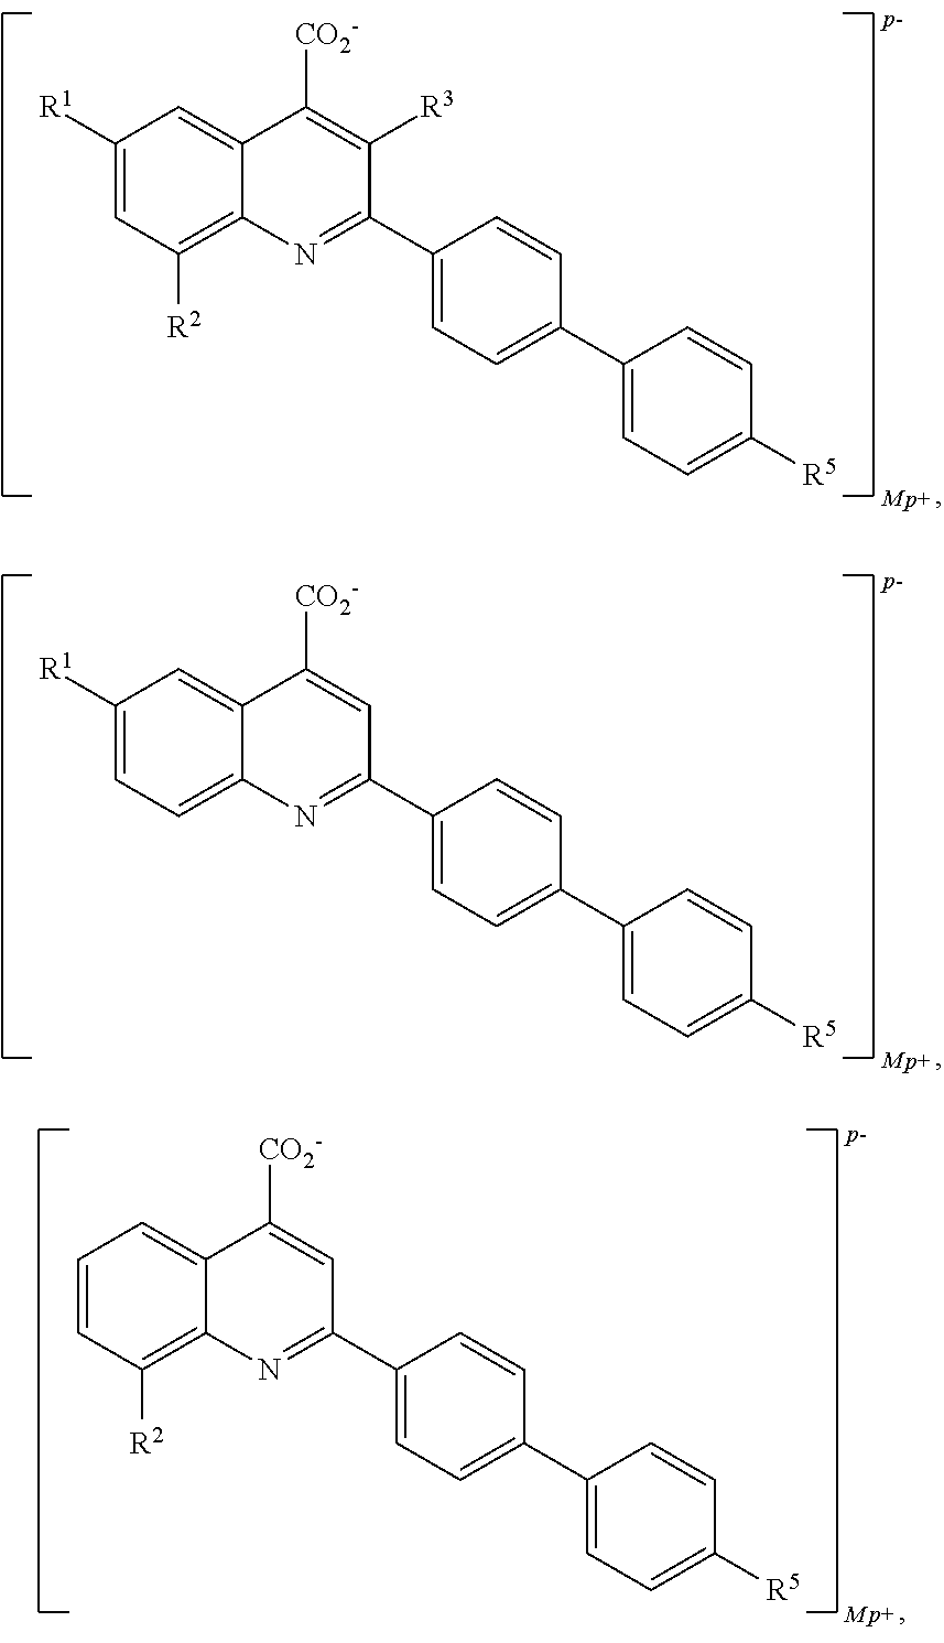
C1=CC([R5])=CC=C1C1=CC=C(C2=NC3=C([R2])C=C([R1])C=C3C([CO2-])=C2[R3])C=C1.C1=CC([R5])=CC=C1C1=CC=C(C2=NC3=CC=C([R1])C=C3C([CO2-])=C2)C=C1.C1=CC([R5])=CC=C1C1=CC=C(C2=NC3=C([R2])C=CC=C3C([CO2-])=C2)C=C1
